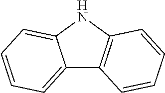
C12=CC=CC=C1NC1=C2C=CC=C1
